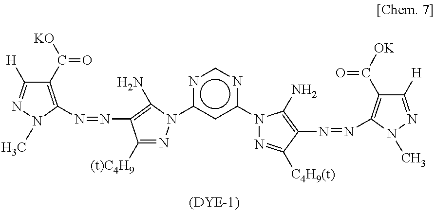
C1(C([KO])=O)=C(N=NC2=C(N)N(c3cc(N4N=C([C4H9(t)])C(N=NC5=C(C([OK])=O)C([H])=NN5C)=C4N)ncn3)N=C2[(t)C4H9])N(C)N=C1[H]
